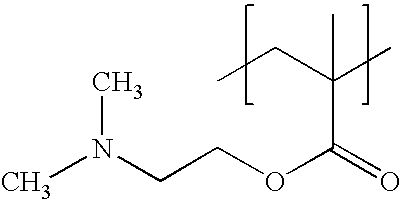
CN(CCOC(=O)C(CC)(C)C)C
